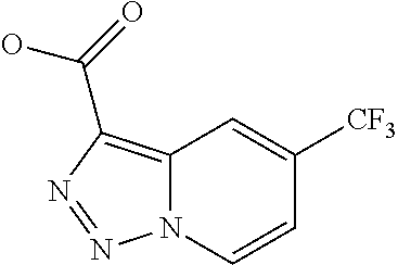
C12=C(C(=O)O)N=NN1C=CC([CF3])=C2
